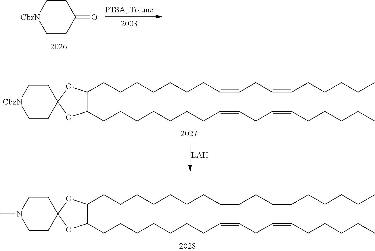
C1(CCCCCCCC=CCC=CCCCCC)C(CCCCCCCC=CCC=CCCCCC)OC2(O1)CCN(C)CC2.C1C[CbzN]CCC1=O.C1(CCCCCCCC=CCC=CCCCCC)C(CCCCCCCC=CCC=CCCCCC)OC2(O1)CC[CbzN]CC2
